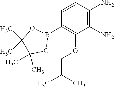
C1=CC(N)=C(N)C(OCC(C)C)=C1B1OC(C)(C)C(C)(C)O1
